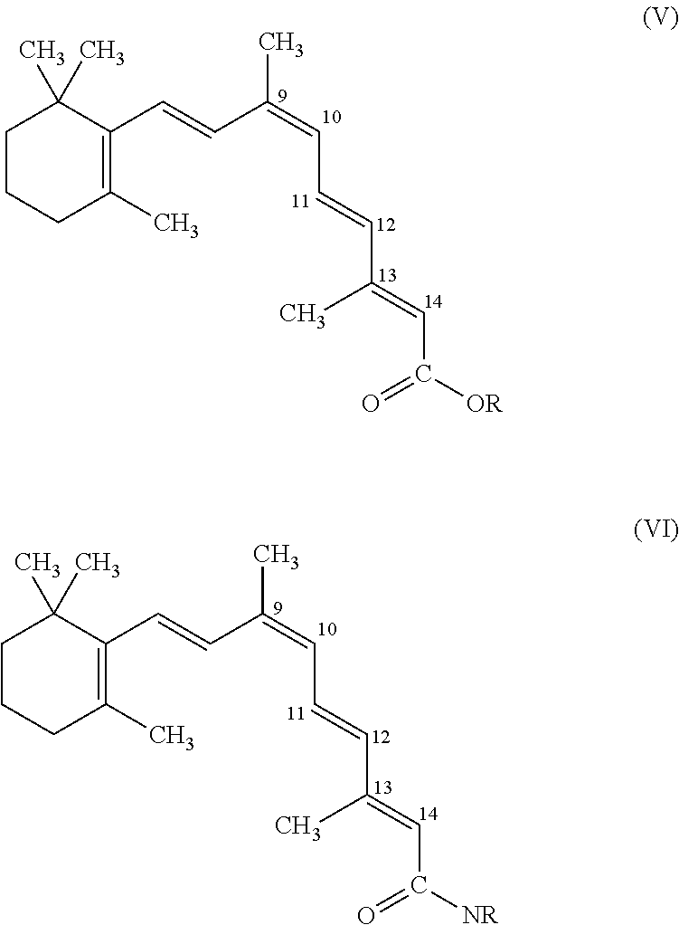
C1CCC(C)=C(C=CC(=CC=CC(=CC([OR])=O)C)C)C1(C)C.C1CCC(C)=C(C=CC(=CC=CC(=CC([NR])=O)C)C)C1(C)C
